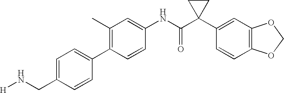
C1=CC(C2=CC=C(CN[H])C=C2)=C(C)C=C1NC(C1(C2=CC3=C(C=C2)OCO3)CC1)=O
